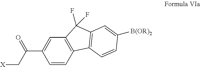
[X]CC(C1=CC2=C(C=C1)C1=C(C2(F)F)C=C([B(OR)2])C=C1)=O
